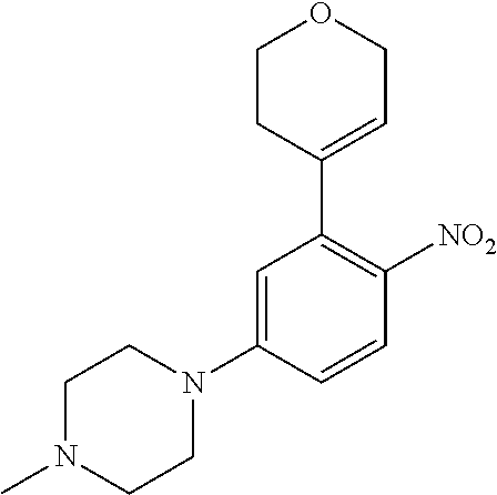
C1CC(C2=C([NO2])C=CC(N3CCN(C)CC3)=C2)=CCO1
